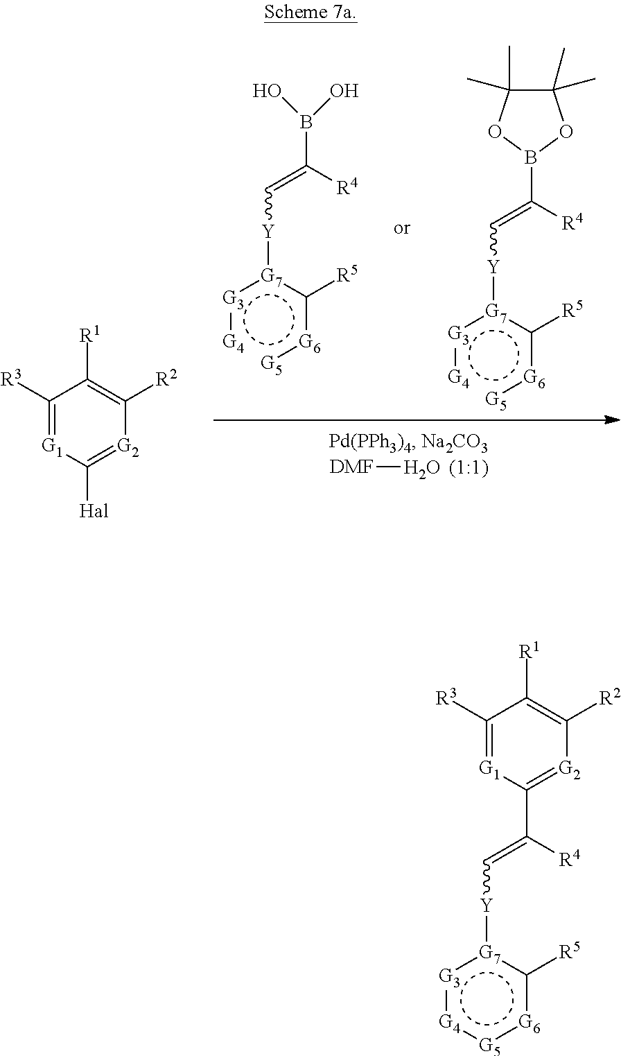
B(C([R4])=C[Y][G7](:[G3]:[G4])c([G6]:[G5])[R5])(O)O.B1(C([R4])=C[Y][G7](:[G3]:[G4])c([G6]:[G5])[R5])OC(C)(C)C(C)(C)O1.[DMF]O.C1([R3])=[G1]C([Hal])=[G2]C([R2])=C1[R1].C1([R3])=[G1]C(C([R4])=C[Y][G7]2:[G3]:[G4]:[G5]:[G6]c2[R5])=[G2]C([R2])=C1[R1]
